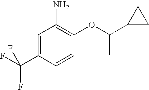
C1=C(C(F)(F)F)C=CC(OC(C)C2CC2)=C1N
